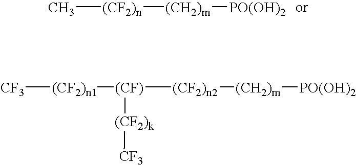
C[(CF2)n][(CH2)m][PO(OH)2].[CF3][(CF2)n1][(CF)]([(CF2)n2][(CH2)m][PO(OH)2])[(CF2)k][CF3]
